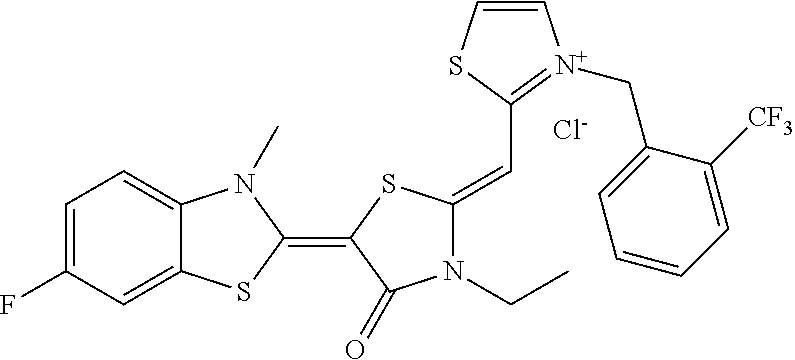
[Cl-].C1=C(F)C=C2C(=C1)N(C)C(=C1SC(=CC3=[N+](CC4=CC=CC=C4[CF3])C=CS3)N(CC)C1=O)S2
